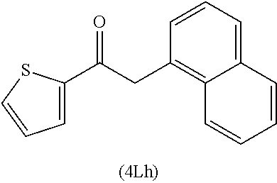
C1=CC=C2C(=C1CC(=O)C1=CC=CS1)C=CC=C2
